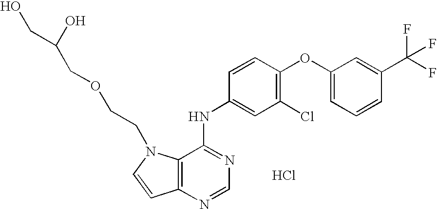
Cl.C1(OC2=C(Cl)C=C(NC3=NC=NC4=C3N(CCOCC(CO)O)C=C4)C=C2)=CC=CC(C(F)(F)F)=C1
